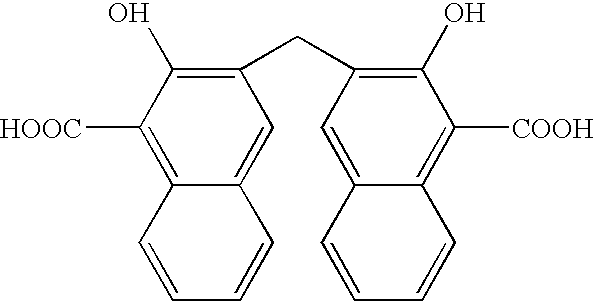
C1([HOOC])=C2C(=CC(CC3=C(O)C([COOH])=C4C(=C3)C=CC=C4)=C1O)C=CC=C2
